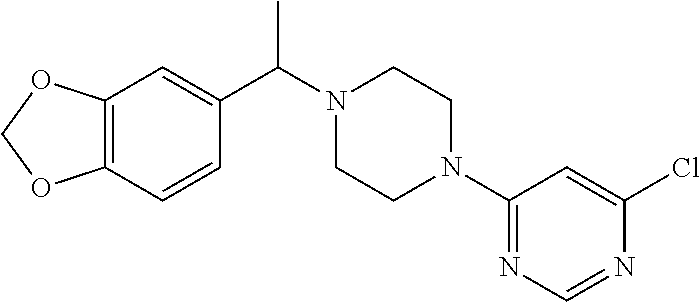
C12=C(C=CC(C(N3CCN(C4=NC=NC(Cl)=C4)CC3)C)=C1)OCO2
